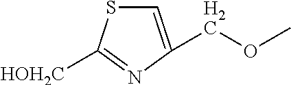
C1=C(COC)N=C([HOH2C])S1
